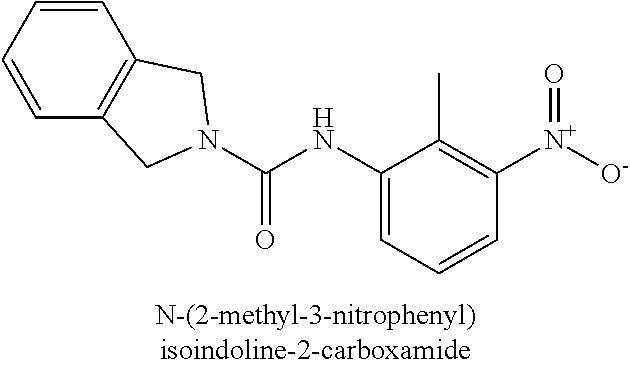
C(NC1=CC=CC([N+]([O-])=O)=C1C)(=O)N1CC2=C(C=CC=C2)C1
